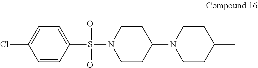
C1=CC(S(N2CCC(N3CCC(C)CC3)CC2)(=O)=O)=CC=C1Cl
